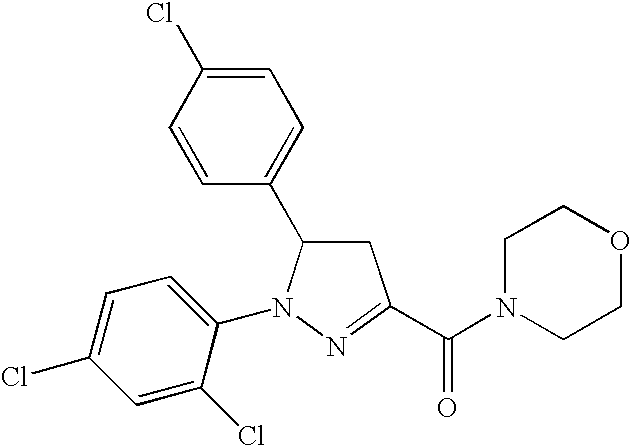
C1=C(Cl)C=CC(C2CC(C(=O)N3CCOCC3)=NN2C2=CC=C(Cl)C=C2Cl)=C1
